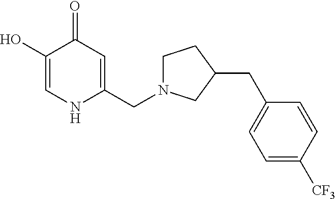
C1(O)=CNC(CN2CCC(CC3=CC=C([CF3])C=C3)C2)=CC1=O
